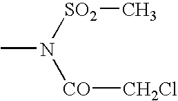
CN([SO2]C)[CO][CH2Cl]
